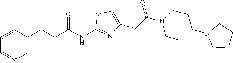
C1=CC(CCC(NC2=NC(CC(N3CCC(N4CCCC4)CC3)=O)=CS2)=O)=CN=C1
